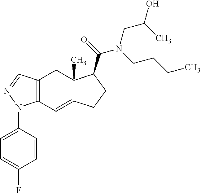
C12=C(C=C3C(C)(C1)C(C(=O)N(CCCC)CC(O)C)CC3)N(C1=CC=C(F)C=C1)N=C2
